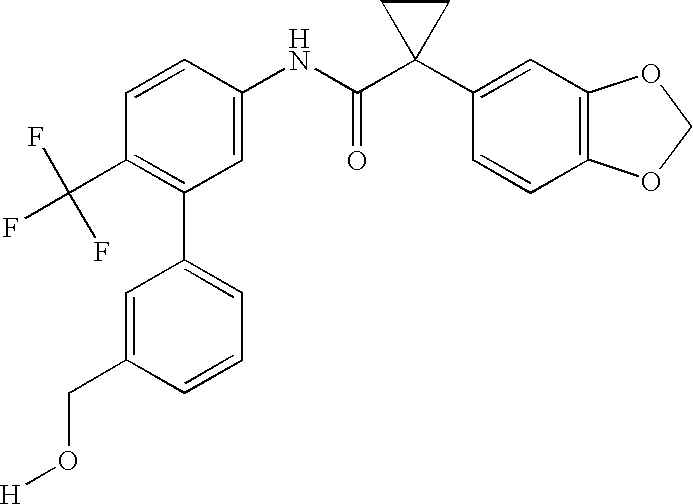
C1(NC(C2(C3=CC4=C(C=C3)OCO4)CC2)=O)=CC(C2=CC=CC(CO[H])=C2)=C(C(F)(F)F)C=C1
